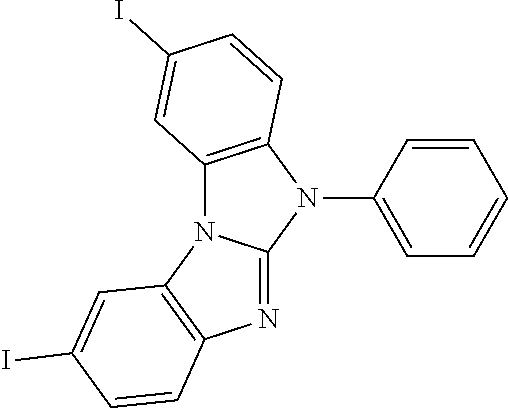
C1=CC=CC=C1N1C2=NC3=C(N2C2=C1C=CC(I)=C2)C=C(I)C=C3
